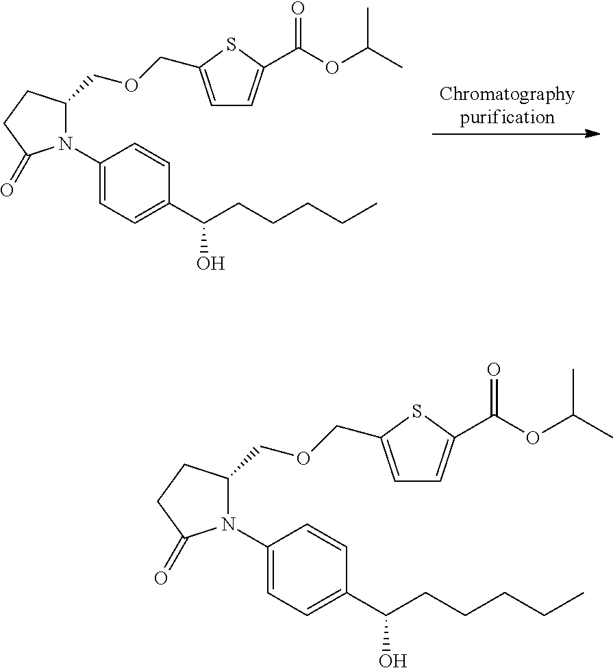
C1(N2C(COCC3=CC=C(C(OC(C)C)=O)S3)CCC2=O)=CC=C(C(CCCCC)O)C=C1.C1(N2C(COCC3=CC=C(C(OC(C)C)=O)S3)CCC2=O)=CC=C(C(CCCCC)O)C=C1
